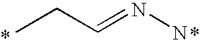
CCC=NN
